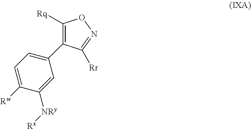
C1=C([Rw])C([NRy][Rx])=CC(C2=C([Rq])ON=C2[Rr])=C1
